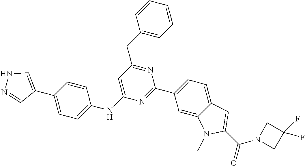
N1=C(C2=CC=C3C(=C2)N(C)C(C(N2CC(F)(F)C2)=O)=C3)N=C(CC2=CC=CC=C2)C=C1NC1=CC=C(C2=CNN=C2)C=C1
